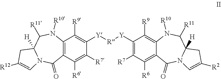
C12=C(C([R6])=C([R7])C([Y][R][Y]C3=C([R7])C([R6])=C4C(=C3[R9])N([R10])C([R11])C3([H])N(C4=O)C=C([R2])C3)=C1[R9])C(=O)N1C([H])(C([R11])N2[R10])CC([R12])=C1
